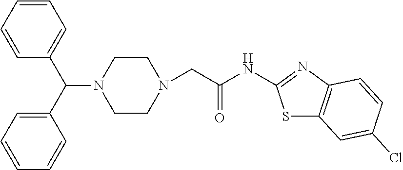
C1CN(CC(NC2=NC3=C(S2)C=C(Cl)C=C3)=O)CCN1C(C1=CC=CC=C1)C1=CC=CC=C1
